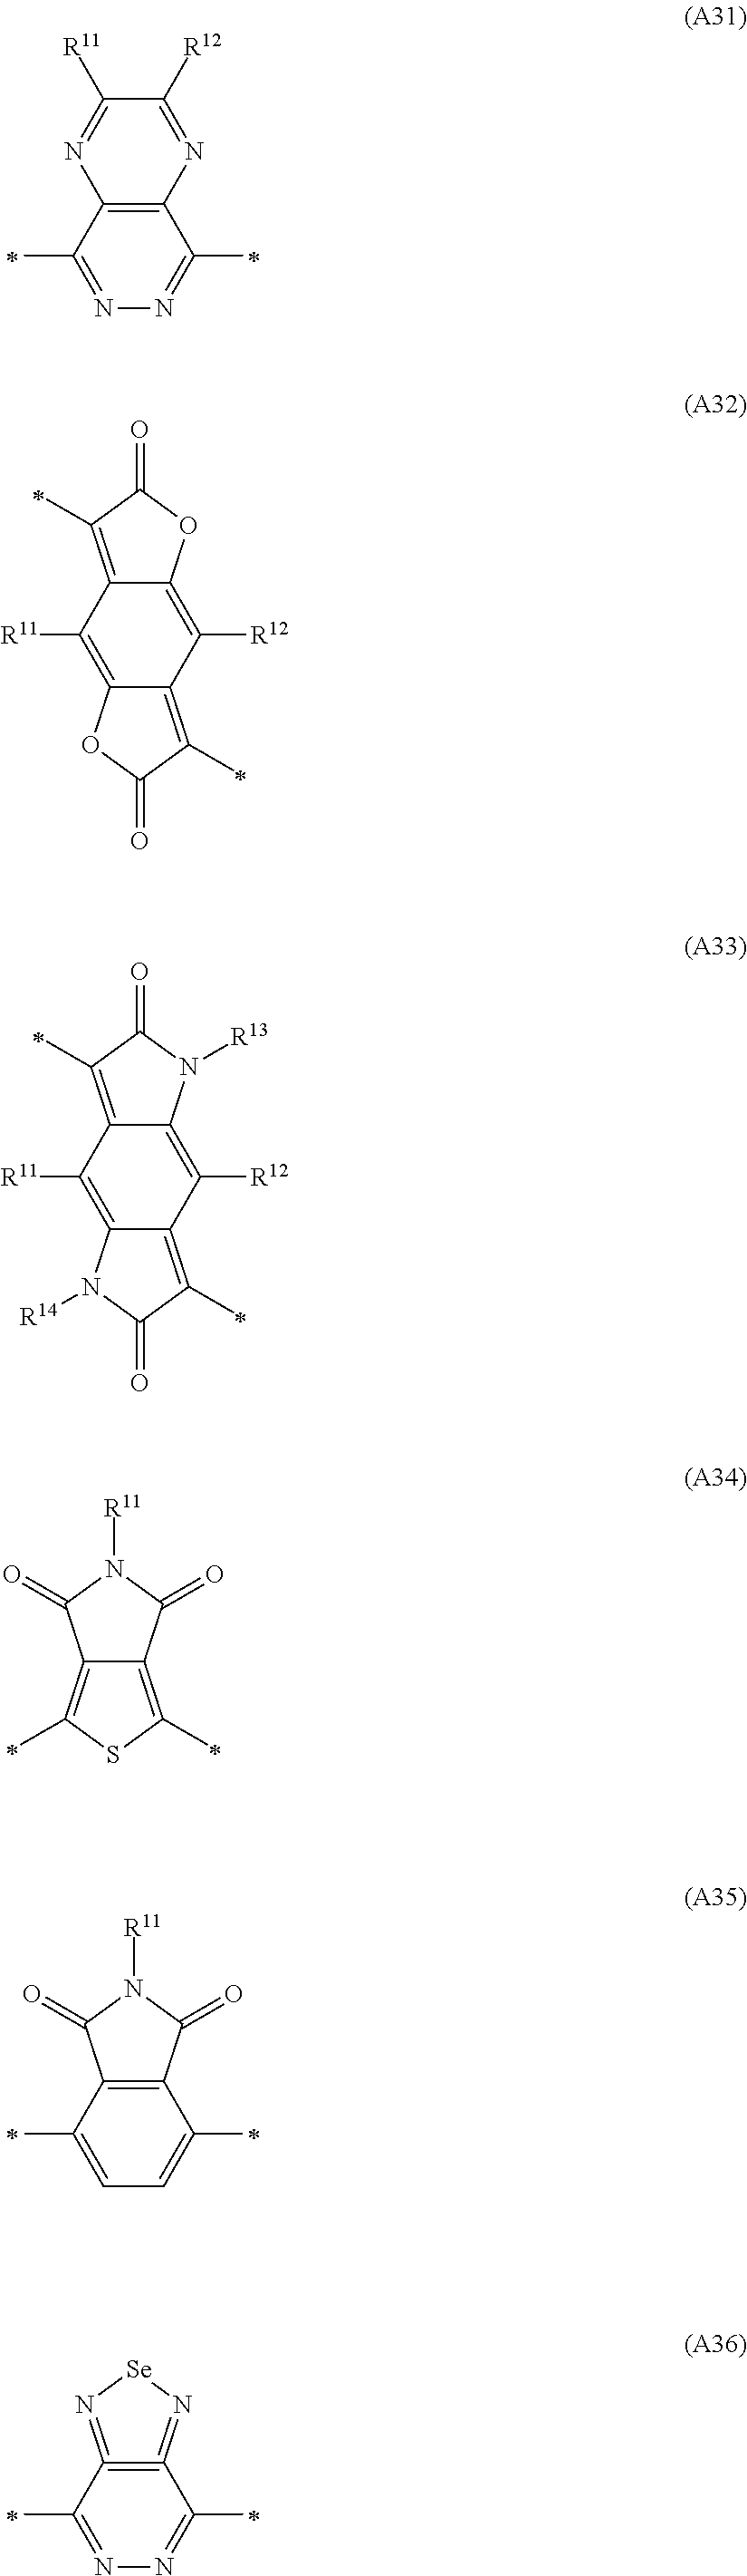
C12=C(C(C)=NN=C1C)N=C([R11])C([R12])=N2.C12=C([R11])C3=C(C)C(=O)OC3=C([R12])C1=C(C)C(=O)O2.C12=C([R11])C3=C(C)C(=O)N([R13])C3=C([R12])C1=C(C)C(=O)N2[R14].C12=C(C)SC(C)=C1C(=O)N([R11])C2=O.C12=C(C(C)=CC=C1C)C(=O)N([R11])C2=O.C12=C(=N[Se]N=1)C(C)=NN=C2C
